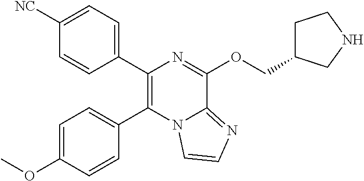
C1=C(OC)C=CC(C2=C(C3=CC=C([NC])C=C3)N=C(OCC3CCNC3)C3=NC=CN23)=C1
